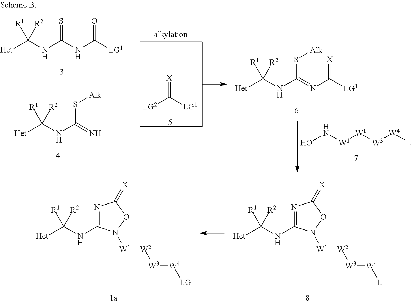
N1=C(NC([Het])([R1])[R2])N([W1][W2][W3][W4][L])OC1=[X].N1=C(NC([Het])([R1])[R2])N([W1][W2][W3][W4][LG])OC1=[X].[Het]C(NC(NC([LG1])=O)=S)([R1])[R2].[Het]C(NC(=N)S[Alk])([R1])[R2].[LG2]C([LG1])=[X].[Het]C(NC(=NC([LG1])=[X])S[Alk])([R1])[R2].ON[W1][W1][W3][W4][L]
